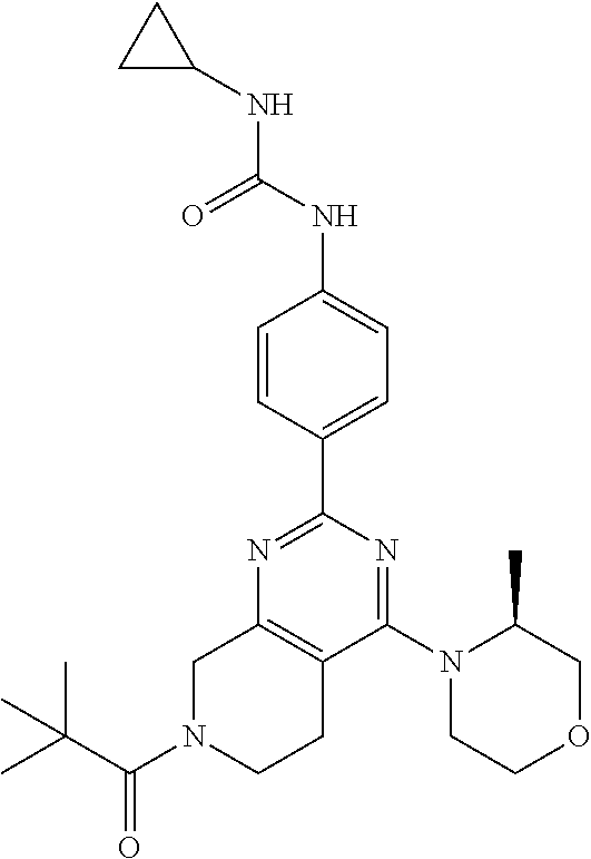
C1=CC(C2=NC3=C(C(N4CCOCC4C)=N2)CCN(C(=O)C(C)(C)C)C3)=CC=C1NC(NC1CC1)=O
